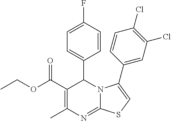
C1(C(OCC)=O)=C(C)N=C2N(C1C1=CC=C(F)C=C1)C(C1=CC(Cl)=C(Cl)C=C1)=CS2
